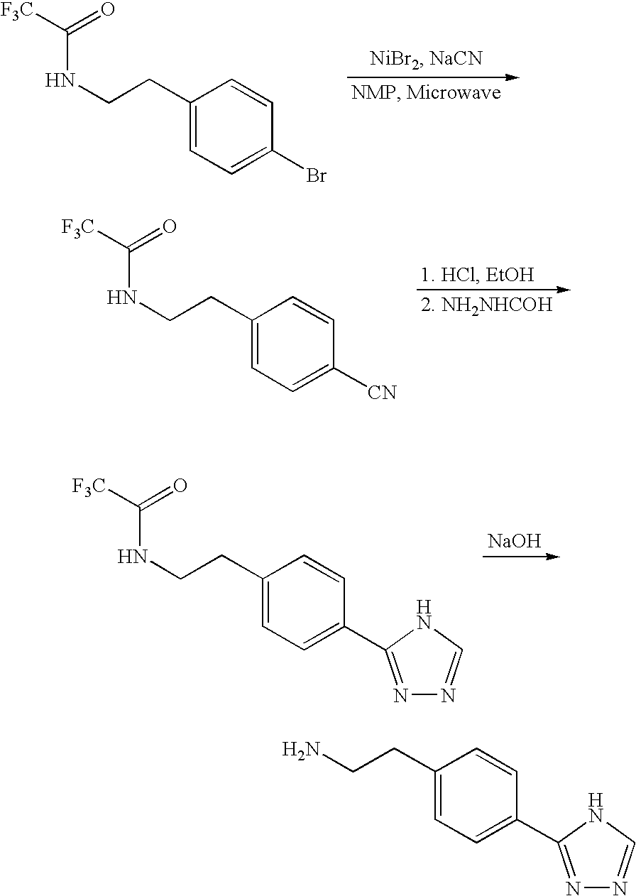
N(CCC1=CC=C(Br)C=C1)C([F3C])=O.N(CCC1=CC=C([CN])C=C1)C([F3C])=O.[NaOH].N(CCC1=CC=C(C2=NN=CN2)C=C1)C([F3C])=O.NCCC1=CC=C(C2=NN=CN2)C=C1
